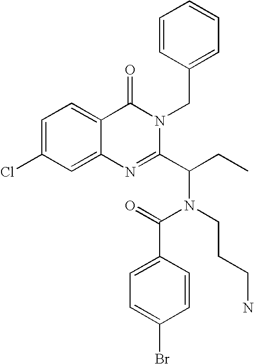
C1=C(Cl)C=C2C(=C1)C(=O)N(CC1=CC=CC=C1)C(C(CC)N(CCCN)C(=O)C1=CC=C(Br)C=C1)=N2
